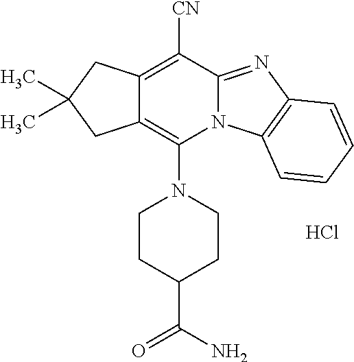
Cl.C1CC(C(=O)N)CCN1C1=C2C(=C([CN])C3=NC4=C(N13)C=CC=C4)CC(C)(C)C2
